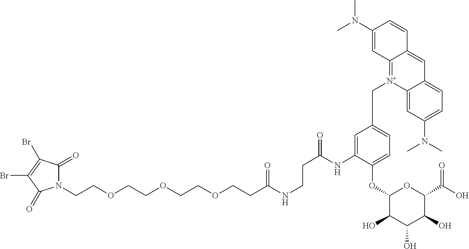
C(COCCOCCOCCC(NCCC(=O)NC1=CC(C[N+]2=C3C(=CC4=CC=C(N(C)C)C=C24)C=CC(N(C)C)=C3)=CC=C1OC1C(O)C(O)C(O)C(C(O)=O)O1)=O)N1C(=O)C(Br)=C(Br)C1=O
